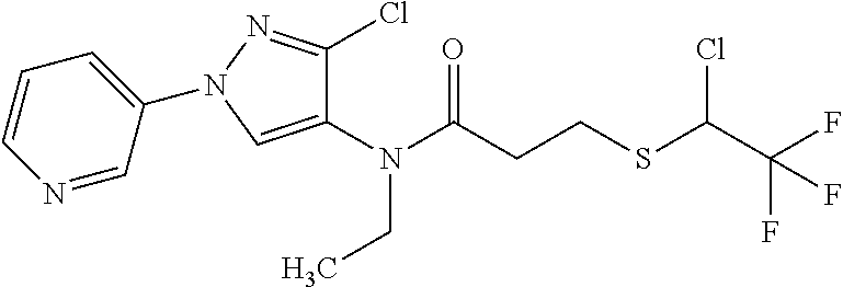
N(C(CCSC(C(F)(F)F)Cl)=O)(CC)C1=CN(C2=CC=CN=C2)N=C1Cl
